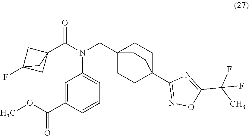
C12(C(N(CC34CCC(C5=NOC(C(C)(F)F)=N5)(CC3)CC4)C3=CC=CC(C(=O)OC)=C3)=O)CC(F)(C1)C2
